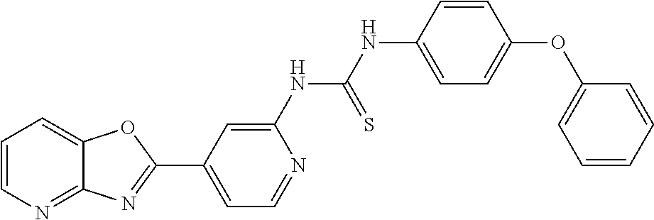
C1=CN=C2C(=C1)OC(C1=CC=NC(NC(NC3=CC=C(OC4=CC=CC=C4)C=C3)=S)=C1)=N2
